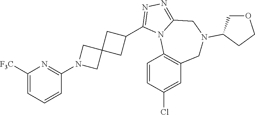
C1([F3C])=CC=CC(N2CC3(C2)CC(C2=NN=C4N2C2=C(CN(C5COCC5)C4)C=C(Cl)C=C2)C3)=N1
